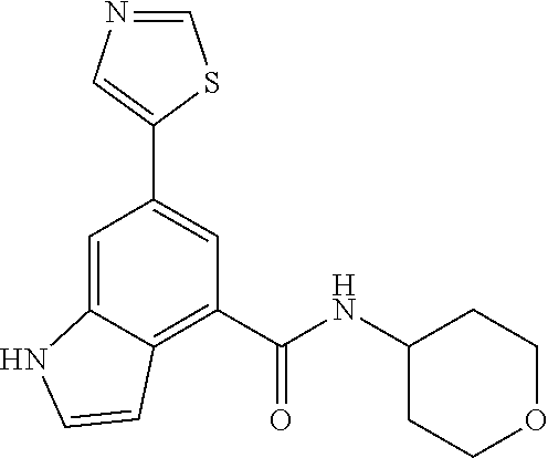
C1=C2C(=C(C(=O)NC3CCOCC3)C=C1C1=CN=CS1)C=CN2
